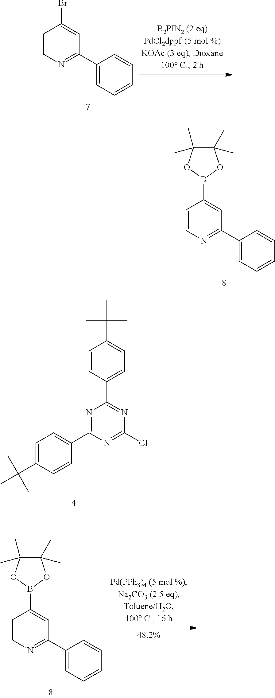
BrC1=CC(C2=CC=CC=C2)=NC=C1.B1(C2=CC(C3=CC=CC=C3)=NC=C2)OC(C)(C)C(C)(C)O1.C1=CC(C2=NC(Cl)=NC(C3=CC=C(C(C)(C)C)C=C3)=N2)=CC=C1C(C)(C)C.B1(C2=CC(C3=CC=CC=C3)=NC=C2)OC(C)(C)C(C)(C)O1
